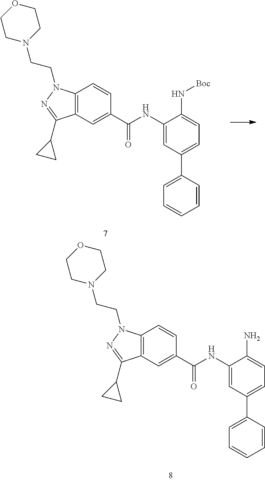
C12=C(C=C(C(NC3=CC(C4=CC=CC=C4)=CC=C3N)=O)C=C1)C(C1CC1)=NN2CCN1CCOCC1.C12=C(C=C(C(NC3=CC(C4=CC=CC=C4)=CC=C3N[Boc])=O)C=C1)C(C1CC1)=NN2CCN1CCOCC1
